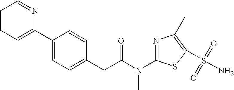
C1=CC=NC(C2=CC=C(CC(N(C)C3=NC(C)=C(S(N)(=O)=O)S3)=O)C=C2)=C1
